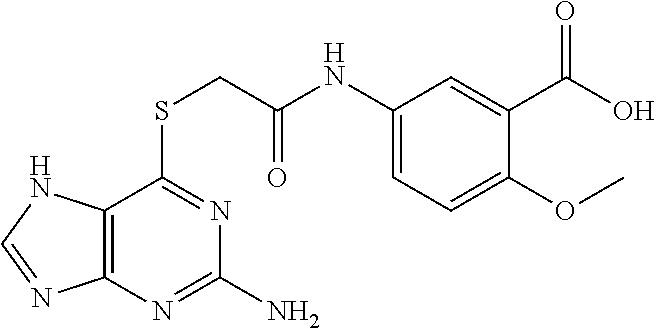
N(C(=O)CSC1=NC(N)=NC2=C1NC=N2)C1=CC=C(OC)C(C(O)=O)=C1
